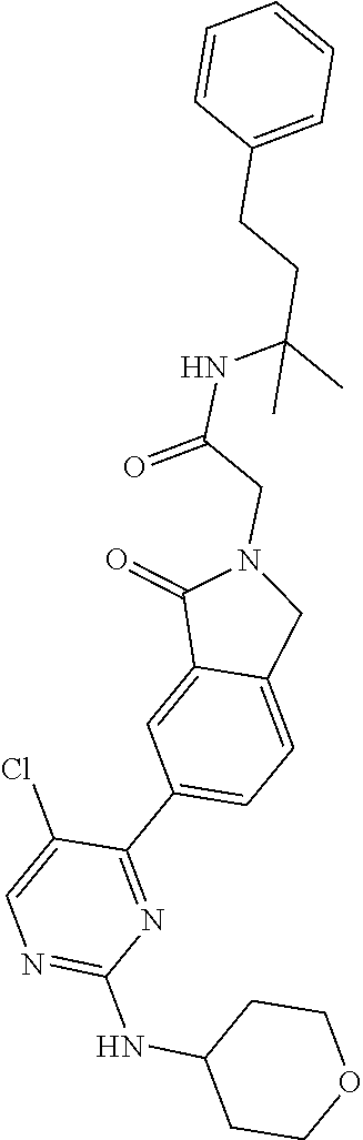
N1=C(NC2CCOCC2)N=C(C2=CC=C3C(=C2)C(=O)N(CC(NC(CCC2=CC=CC=C2)(C)C)=O)C3)C(Cl)=C1
